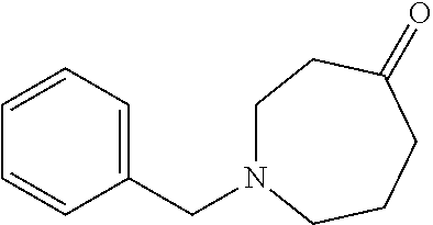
C1(CN2CCC(=O)CCC2)=CC=CC=C1
